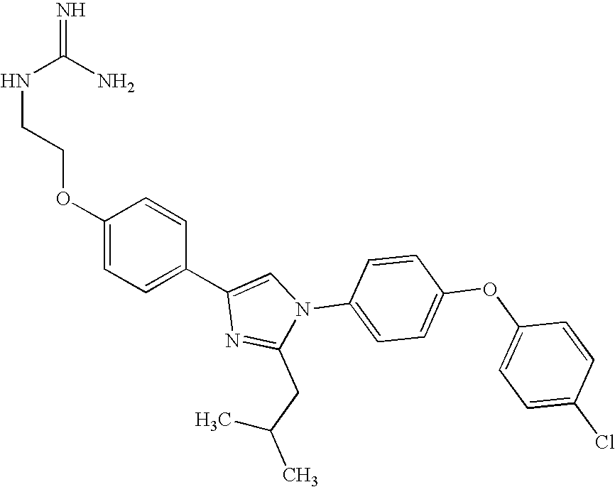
C1(OCCNC(N)=N)=CC=C(C2=CN(C3=CC=C(OC4=CC=C(Cl)C=C4)C=C3)C(CC(C)C)=N2)C=C1
